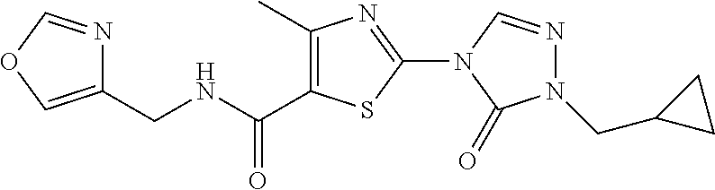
C1(CNC(C2=C(C)N=C(N3C=NN(CC4CC4)C3=O)S2)=O)=COC=N1
